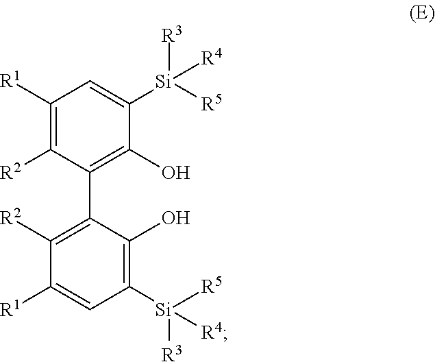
C1([R1])=C([R2])C(C2=C([R2])C([R1])=CC([Si]([R5])([R3])[R4])=C2O)=C(O)C([Si]([R5])([R3])[R4])=C1
